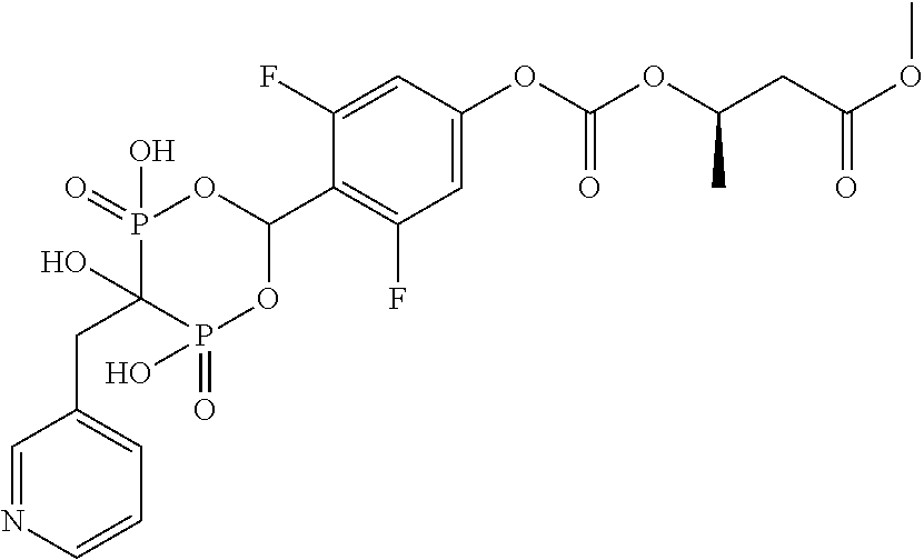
C1=C(OC(OC(CC(OC)=O)C)=O)C=C(F)C(C2OP(=O)(O)C(O)(CC3=CC=CN=C3)P(=O)(O)O2)=C1F
